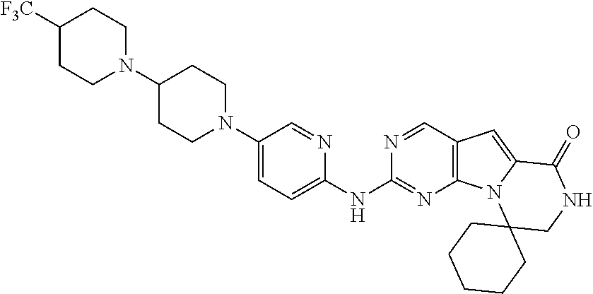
C1(N2CCC([F3C])CC2)CCN(C2=CC=C(NC3=NC4=C(C=N3)C=C3N4C4(CNC3=O)CCCCC4)N=C2)CC1
